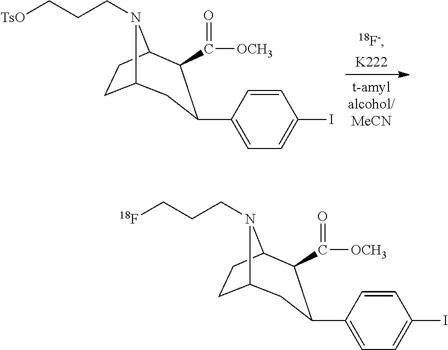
C12CCC(C(C([OCH3])=O)C(C3=CC=C(I)C=C3)C1)N2CCC[TsO].C12CCC(C(C([OCH3])=O)C(C3=CC=C(I)C=C3)C1)N2CCC[18F]
